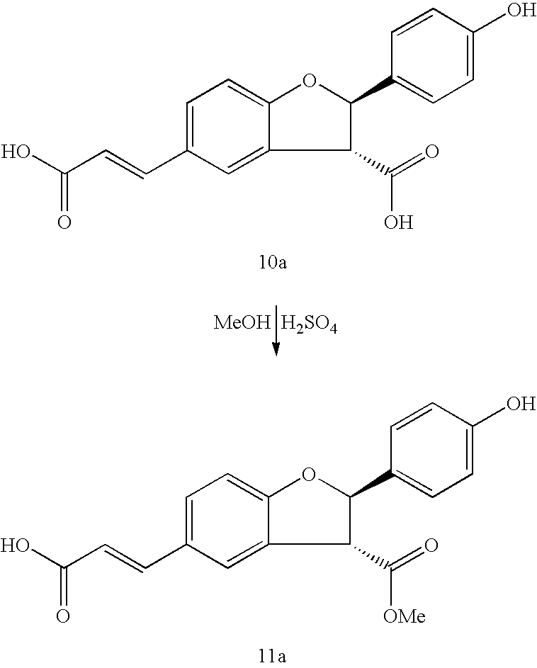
OC(C=CC1=CC=C2OC(C3=CC=C(O)C=C3)C(C(=O)[OMe])C2=C1)=O.[H2SO4].OC(C=CC1=CC=C2OC(C3=CC=C(O)C=C3)C(C(=O)O)C2=C1)=O.[MeOH]
